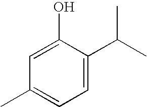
C1=C(C(C)C)C(O)=CC(C)=C1
